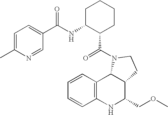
C12=C(NC(COC)C3C1N(C(=O)C1CCCCC1NC(=O)C1=CC=C(C)N=C1)CC3)C=CC=C2
